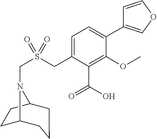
S(CC1=CC=C(C2=COC=C2)C(OC)=C1C(O)=O)(=O)(=O)CN1C2CCC1CCC2
